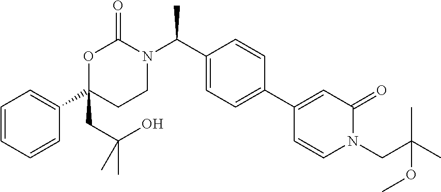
C1=CC=CC(C2(CC(O)(C)C)CCN(C(C3=CC=C(C4=CC(=O)N(CC(C)(C)OC)C=C4)C=C3)C)C(=O)O2)=C1
